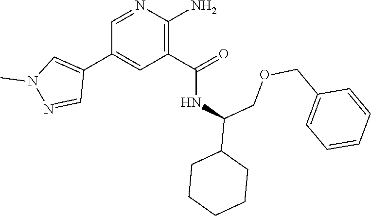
C1(C(NC(COCC2=CC=CC=C2)C2CCCCC2)=O)=C(N)N=CC(C2=CN(C)N=C2)=C1
